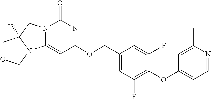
C1(COC2=NC(=O)N3C(=C2)N2C([H])(C3)COC2)=CC(F)=C(OC2=CC=NC(C)=C2)C(F)=C1
